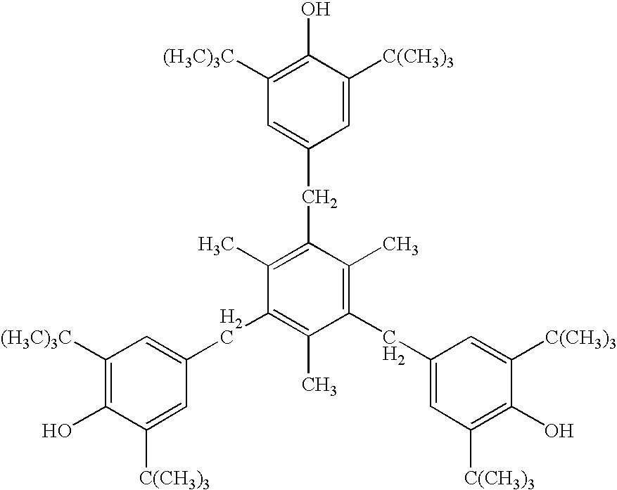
C1([(H3C)3C])=C(O)C([C(CH3)3])=CC(CC2=C(C)C(CC3=CC([C(CH3)3])=C(O)C([C(CH3)3])=C3)=C(C)C(CC3=CC([(H3C)3C])=C(O)C([C(CH3)3])=C3)=C2C)=C1
